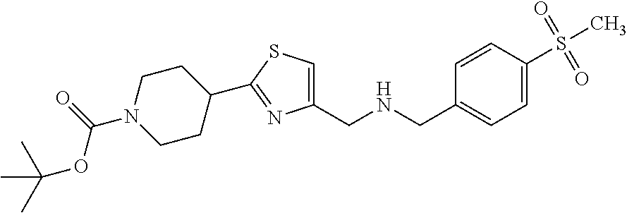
C1(CNCC2=CC=C(S(C)(=O)=O)C=C2)=CSC(C2CCN(C(=O)OC(C)(C)C)CC2)=N1
